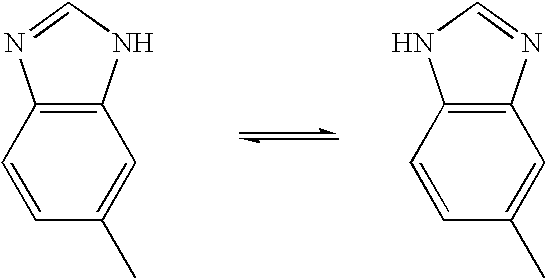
C12=C(C=CC(C)=C1)N=CN2.C12=C(C=C(C)C=C1)N=CN2
